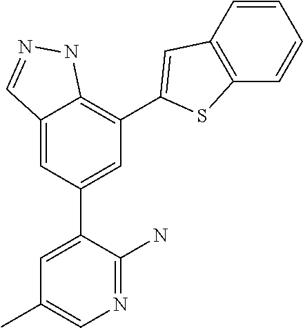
C12=CC(C3=CC(C)=CN=C3N)=CC(C3=CC4=C(C=CC=C4)S3)=C1NN=C2
